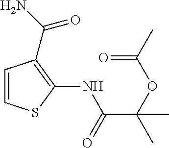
C1=CSC(NC(C(OC(C)=O)(C)C)=O)=C1C(N)=O
